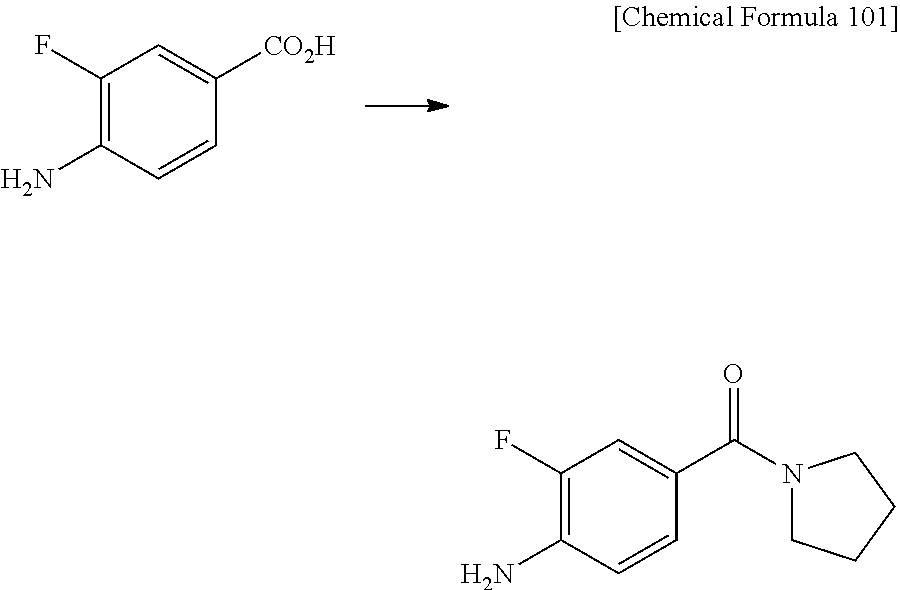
C1(F)=C(N)C=CC([CO2H])=C1.C1(F)=C(N)C=CC(C(=O)N2CCCC2)=C1
